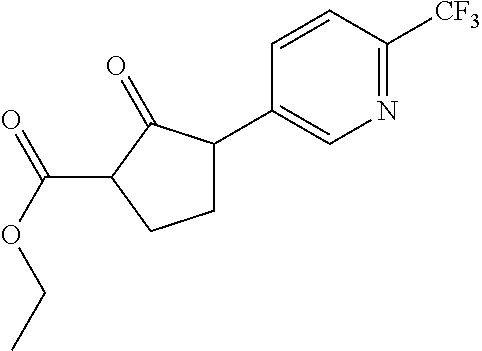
C1=CC([CF3])=NC=C1C1CCC(C(OCC)=O)C1=O
